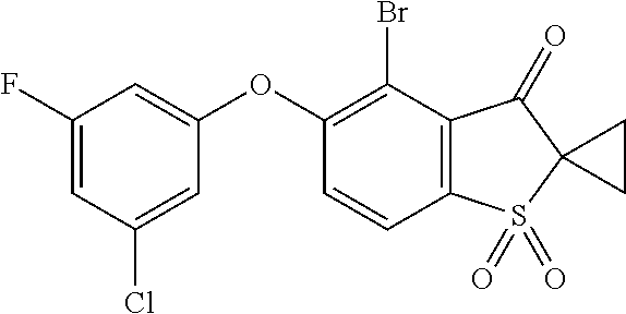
C1(F)=CC(Cl)=CC(OC2=C(Br)C3=C(C=C2)S(=O)(=O)C2(C3=O)CC2)=C1
